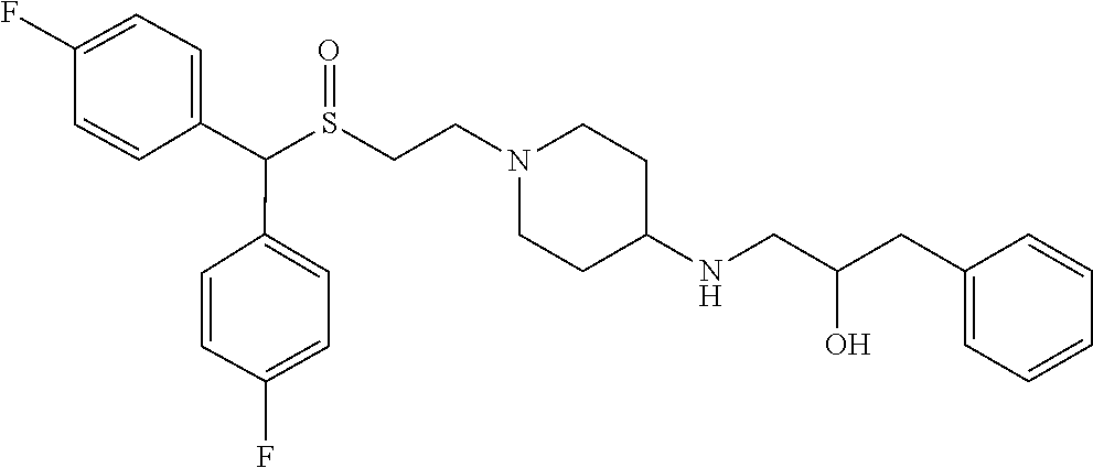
S(CCN1CCC(NCC(CC2=CC=CC=C2)O)CC1)(C(C1=CC=C(F)C=C1)C1=CC=C(F)C=C1)=O
